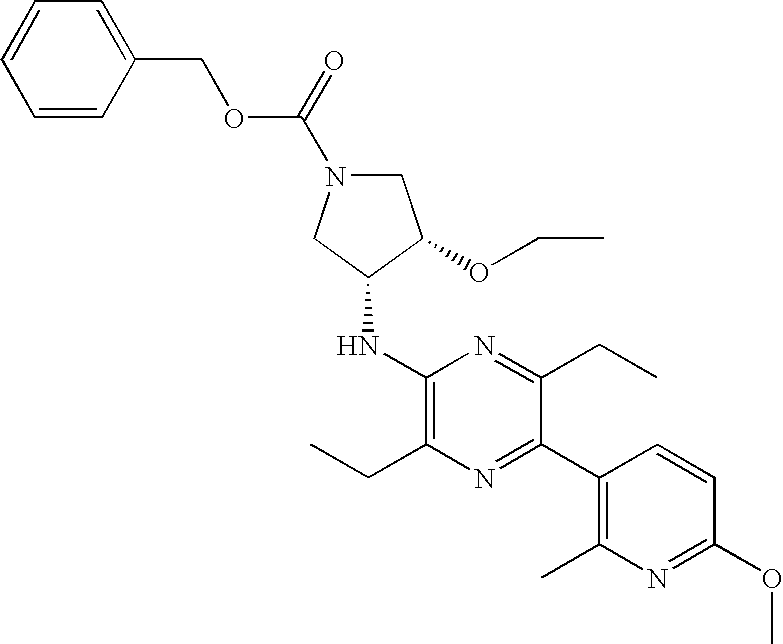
C1N(C(OCC2=CC=CC=C2)=O)CC(NC2=C(CC)N=C(C3=C(C)N=C(OC)C=C3)C(CC)=N2)C1OCC
